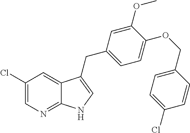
C1(Cl)=CN=C2C(=C1)C(CC1=CC=C(OCC3=CC=C(Cl)C=C3)C(OC)=C1)=CN2
